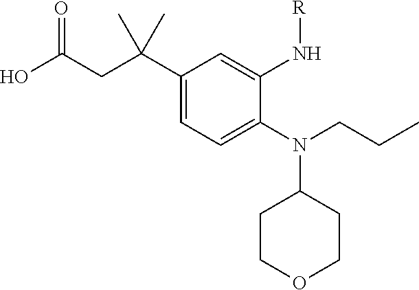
C1(C(CC(O)=O)(C)C)=CC=C(N(CCC)C2CCOCC2)C(N[R])=C1
